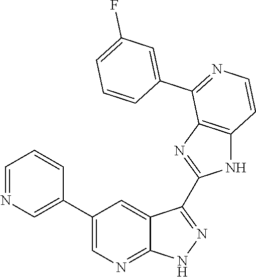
C1=NC=C(C2=CN=C3C(=C2)C(C2=NC4=C(N2)C=CN=C4C2=CC(F)=CC=C2)=NN3)C=C1
